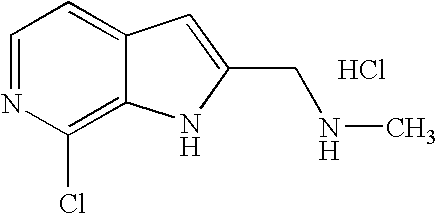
C1=NC(Cl)=C2C(=C1)C=C(CNC)N2.Cl
